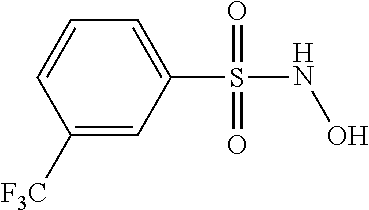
C1(S(NO)(=O)=O)=CC=CC([F3C])=C1
